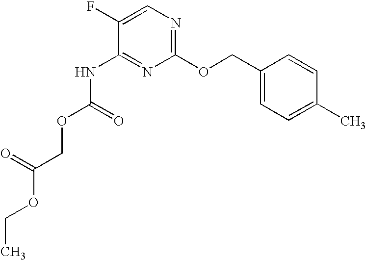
N1=C(OCC2=CC=C(C)C=C2)N=C(NC(OCC(OCC)=O)=O)C(F)=C1
